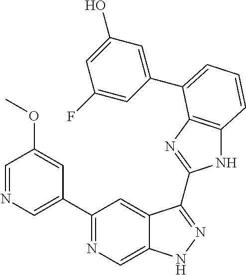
C1(C2=NC=C3C(=C2)C(C2=NC4=C(N2)C=CC=C4C2=CC(O)=CC(F)=C2)=NN3)=CN=CC(OC)=C1
